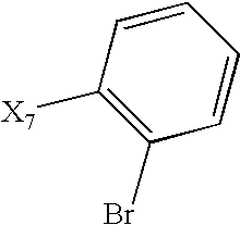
C1([X7])=C(Br)C=CC=C1
